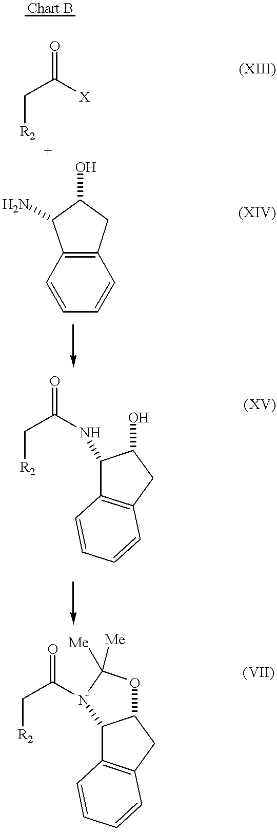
[Chart B].C(C([X])=O)[R2].C12=C(C=CC=C1)C(N)C(O)C2.C(C(NC1C2=C(CC1O)C=CC=C2)=O)[R2].C(C(=O)N1C2C3=C(CC2OC1([Me])[Me])C=CC=C3)[R2]
